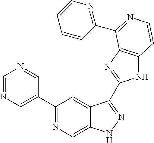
C1=NC=C(C2=NC=C3C(=C2)C(C2=NC4=C(N2)C=CN=C4C2=NC=CC=C2)=NN3)C=N1
